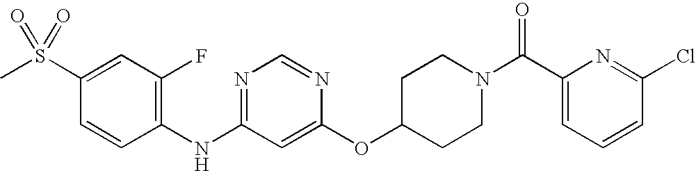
C1(S(C)(=O)=O)=CC(F)=C(NC2=NC=NC(OC3CCN(C(C4=CC=CC(Cl)=N4)=O)CC3)=C2)C=C1
